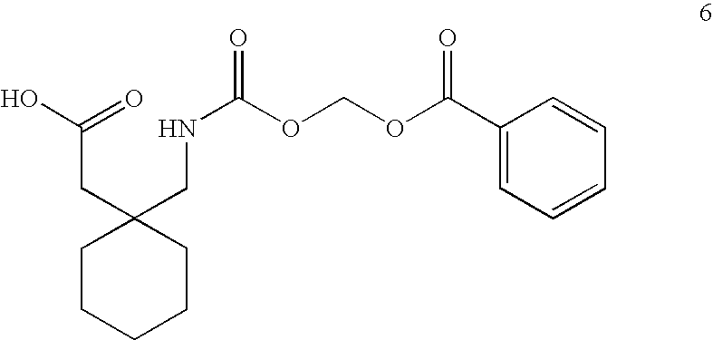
C1CCCCC1(CNC(OCOC(C1=CC=CC=C1)=O)=O)CC(O)=O
